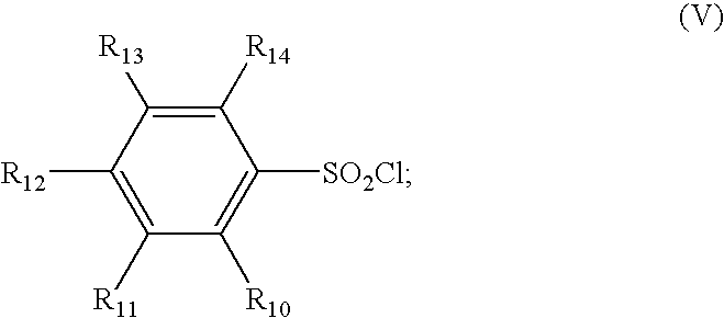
C1([R11])=C([R12])C([R13])=C([R14])C([SO2Cl])=C1[R10]
